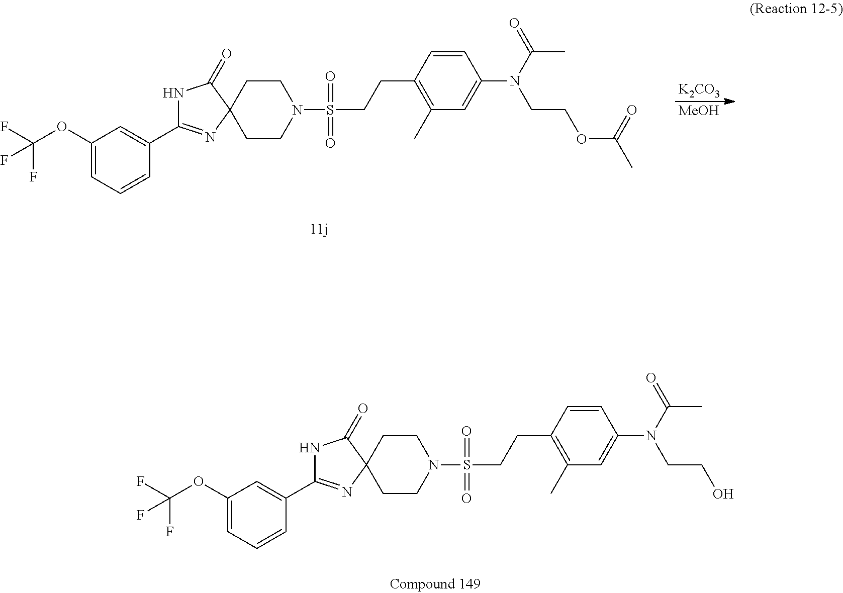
C1(OC(F)(F)F)=CC=CC(C2=NC3(C(=O)N2)CCN(S(=O)(CCC2=C(C)C=C(N(C(=O)C)CCOC(C)=O)C=C2)=O)CC3)=C1.[K2CO3].[MeOH].C1(OC(F)(F)F)=CC=CC(C2=NC3(C(=O)N2)CCN(S(=O)(CCC2=C(C)C=C(N(C(=O)C)CCO)C=C2)=O)CC3)=C1
